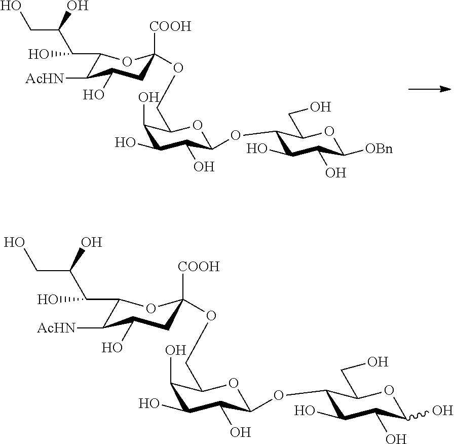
C1(C(C(CO)O)O)C([AcHN])C(O)CC([COOH])(OCC2C(O)C(O)C(O)C(OC3C(O)C(O)C(O)OC3CO)O2)O1.C1(C(C(CO)O)O)C([AcHN])C(O)CC([COOH])(OCC2C(O)C(O)C(O)C(OC3C(O)C(O)C([OBn])OC3CO)O2)O1
